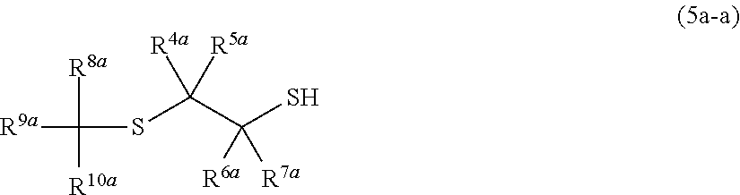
[R9a]C(SC(C(S)([R6a])[R7a])([R5a])[R4a])([R8a])[R10a]
